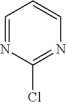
C1=NC(Cl)=NC=C1
